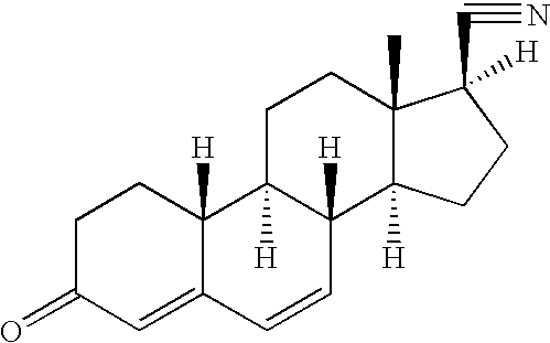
C1=C2C([H])(CCC1=O)C1([H])C([H])(C=C2)C2([H])C(C)(CC1)C(C#N)([H])CC2
